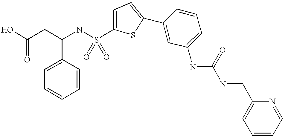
C1(NC(NCC2=CC=CC=N2)=O)=CC=CC(C2=CC=C(S(NC(CC(O)=O)C3=CC=CC=C3)(=O)=O)S2)=C1
